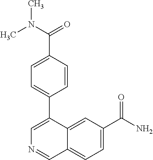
C1=C(C(N(C)C)=O)C=CC(C2=CN=CC3=CC=C(C(N)=O)C=C23)=C1
